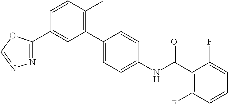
C1(C2=NN=CO2)=CC(C2=CC=C(NC(C3=C(F)C=CC=C3F)=O)C=C2)=C(C)C=C1
